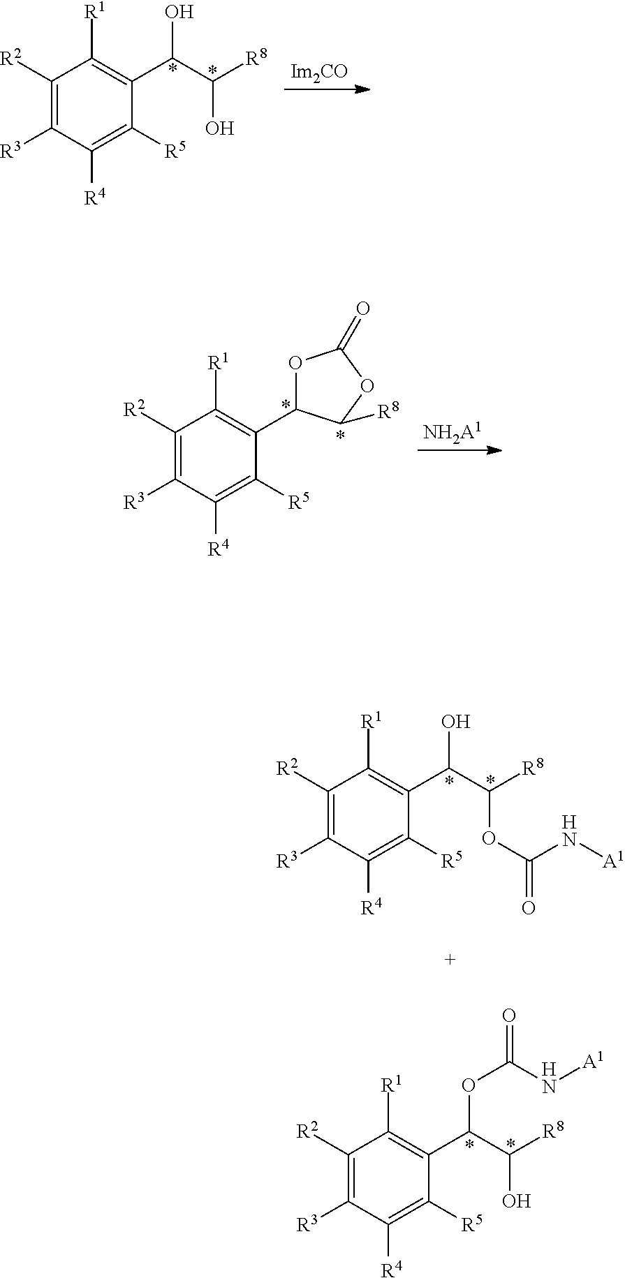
C1([R2])=C([R3])C([R4])=C([R5])C(C(C(O)[R8])O)=C1[R1].[Im2CO].C1([R2])=C([R3])C([R4])=C([R5])C(C2OC(=O)OC2[R8])=C1[R1].[NH2A1].C1([R2])=C([R3])C([R4])=C([R5])C(C(C(OC(N[A1])=O)[R8])O)=C1[R1].C1([R2])=C([R3])C([R4])=C([R5])C(C(C(O)[R8])OC(N[A1])=O)=C1[R1]
